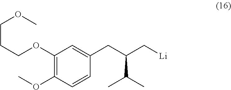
C1(OCCCOC)=C(OC)C=CC(CC(C[Li])C(C)C)=C1
